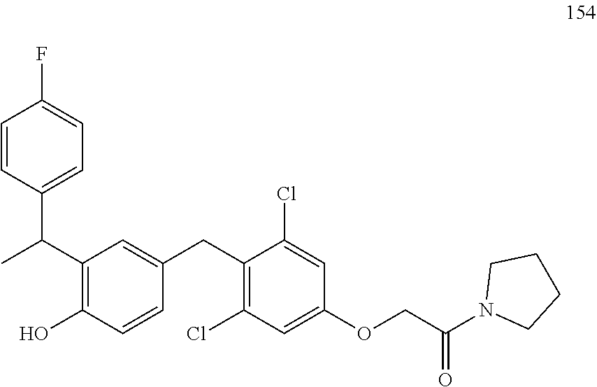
C1(C(C)C2=CC=C(F)C=C2)=C(O)C=CC(CC2=C(Cl)C=C(OCC(N3CCCC3)=O)C=C2Cl)=C1
